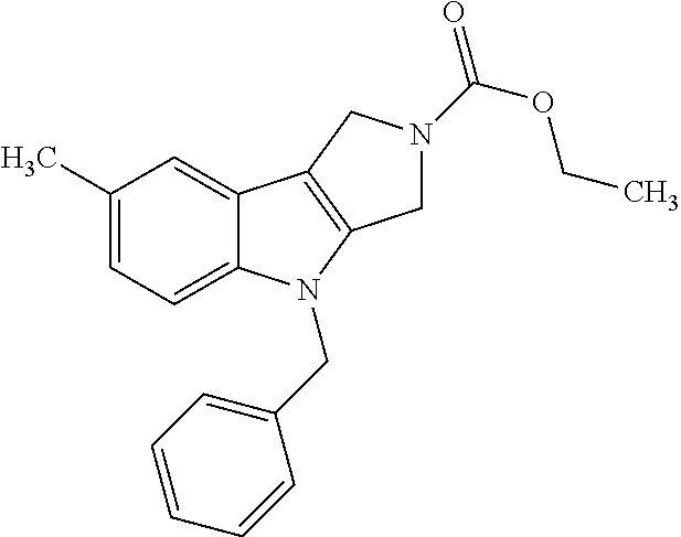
C1(C)=CC=C2C(=C1)C1=C(N2CC2=CC=CC=C2)CN(C(OCC)=O)C1
